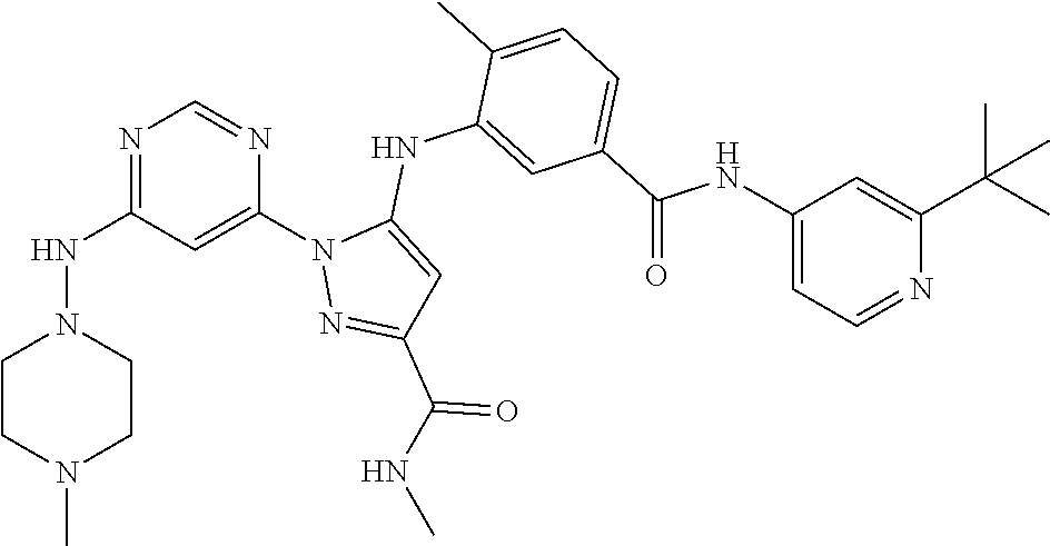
N1=C(NN2CCN(C)CC2)C=C(N2N=C(C(NC)=O)C=C2NC2=CC(C(NC3=CC=NC(C(C)(C)C)=C3)=O)=CC=C2C)N=C1
